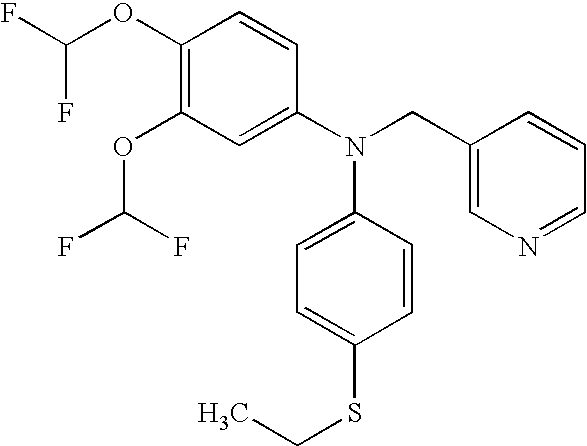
C1(OC(F)F)=C(OC(F)F)C=C(N(CC2=CN=CC=C2)C2=CC=C(SCC)C=C2)C=C1
